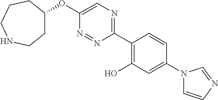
O(C1=CN=C(C2=C(O)C=C(N3C=CN=C3)C=C2)N=N1)C1CCNCCC1
